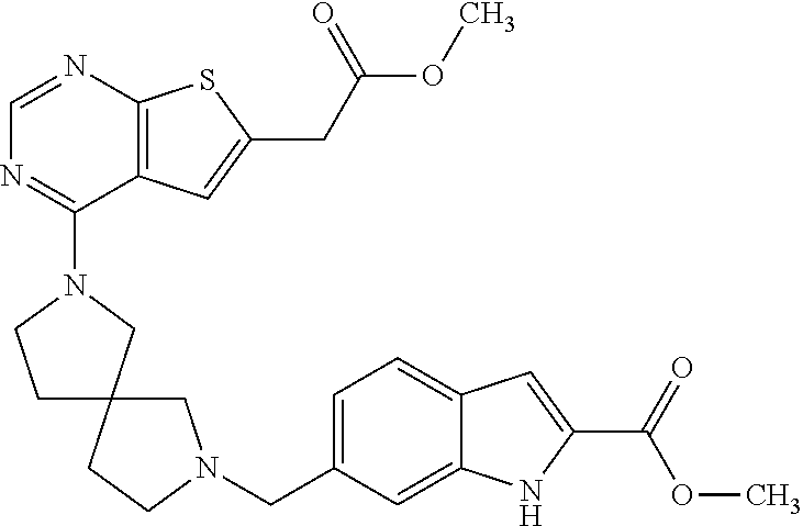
N1(C2=NC=NC3=C2C=C(CC(OC)=O)S3)CC2(CC1)CN(CC1=CC=C3C(=C1)NC(C(OC)=O)=C3)CC2
